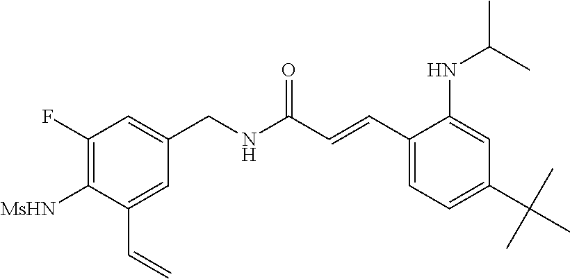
C1(F)=C([MsHN])C(C=C)=CC(CNC(C=CC2=CC=C(C(C)(C)C)C=C2NC(C)C)=O)=C1
